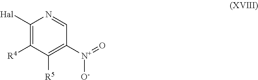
C1([Hal])=C([R4])C([R5])=C([N+](=O)[O-])C=N1
